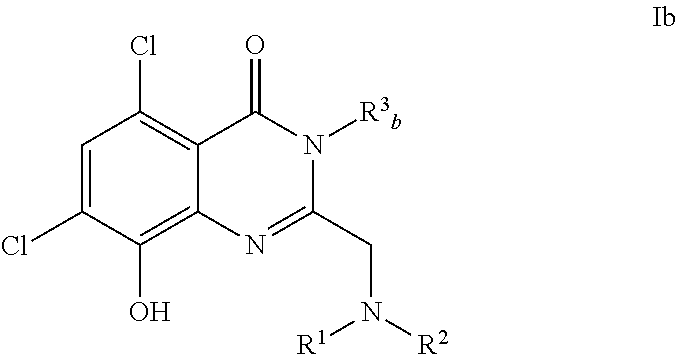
C1=C(Cl)C(O)=C2C(=C1Cl)C(=O)N([R3b])C(CN([R2])[R1])=N2
